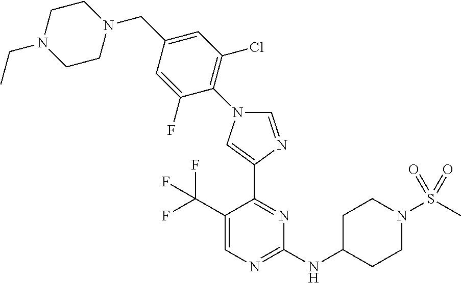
C1=NC(C2=NC(NC3CCN(S(C)(=O)=O)CC3)=NC=C2C(F)(F)F)=CN1C1=C(Cl)C=C(CN2CCN(CC)CC2)C=C1F
